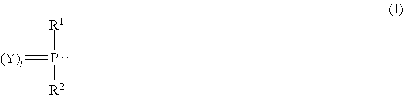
[(Y)t]=[P ~]([R1])[R2]
